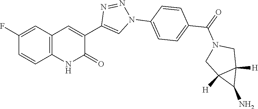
C1(F)=CC2=C(C=C1)NC(=O)C(C1=CN(C3=CC=C(C(=O)N4CC5([H])C([H])(C4)C5N)C=C3)N=N1)=C2
